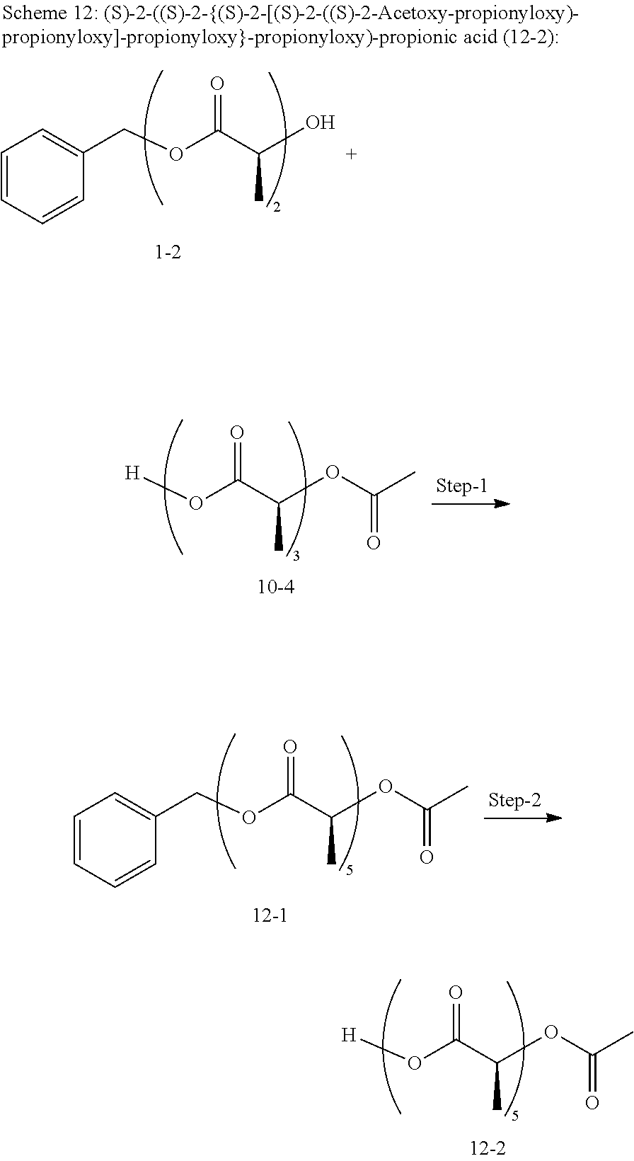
C1=CC=CC(COC(=O)C(C)O)=C1.[H]OC(=O)C(C)OC(=O)C.C1=CC=CC(COC(=O)C(C)OC(C)=O)=C1.[H]OC(=O)C(C)OC(C)=O
